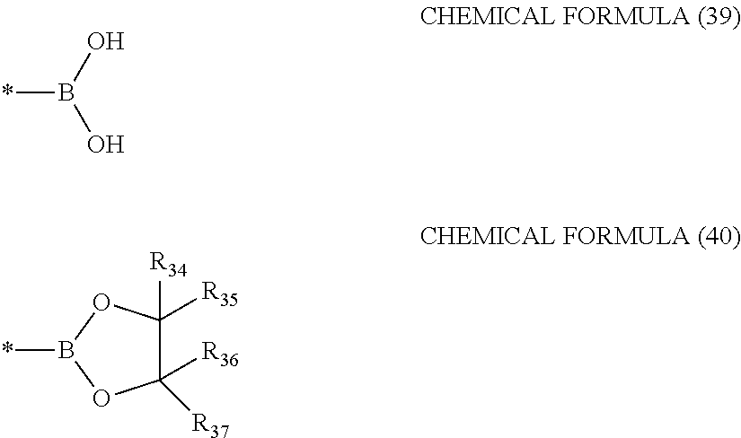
*B(O)O.C1([R36])([R37])C([R35])([R34])OB(*)O1
